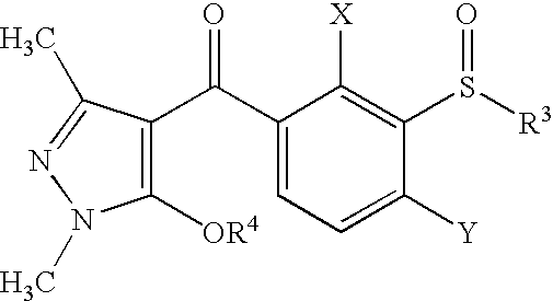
C1([OR4])=C(C(C2=CC=C([Y])C(S([R3])=O)=C2[X])=O)C(C)=NN1C
